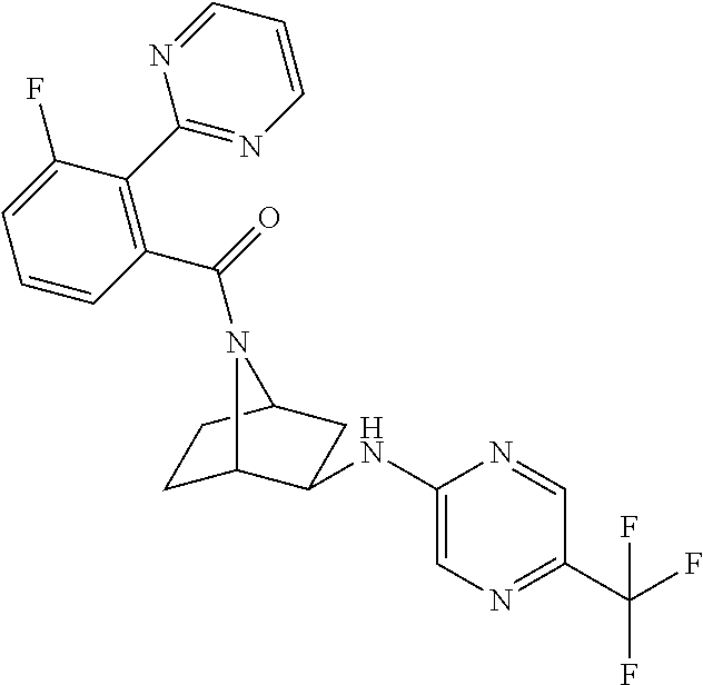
C1C2C(NC3=CN=C(C(F)(F)F)C=N3)CC(C1)N2C(=O)C1=C(C2=NC=CC=N2)C(F)=CC=C1
